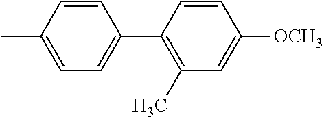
C1=C(C)C=CC(C2=C(C)C=C([OCH3])C=C2)=C1
